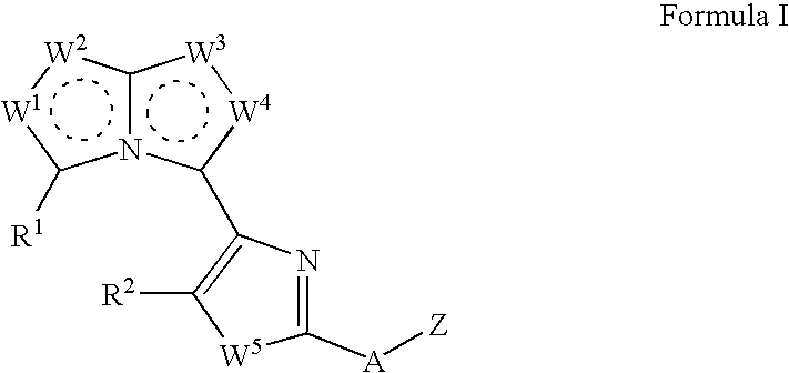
n12c([W2]:[W1]c1[R1])[W3]:[W4]c2C1=C([R2])[W5]C([A][Z])=N1
